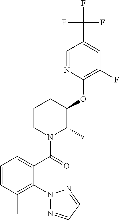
C1(C(N2C(C)C(OC3=C(F)C=C(C(F)(F)F)C=N3)CCC2)=O)=CC=CC(C)=C1N1N=CC=N1
